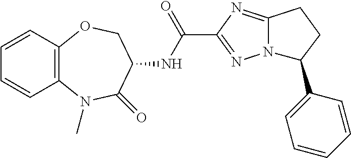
C12=NC(C(NC3C(=O)N(C)C4=C(OC3)C=CC=C4)=O)=NN1C(C1=CC=CC=C1)CC2
